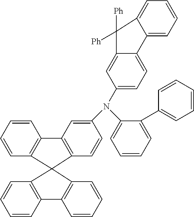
C1=CC=CC2=C1C1(C3=C2C=C(N(C2=CC=CC=C2C2=CC=CC=C2)C2=CC=C4C(=C2)C([Ph])([Ph])C2=CC=CC=C42)C=C3)C2=C(C=CC=C2)C2=C1C=CC=C2
